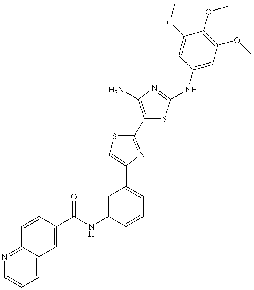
C1(C(NC2=CC(C3=CSC(C4=C(N)N=C(NC5=CC(OC)=C(OC)C(OC)=C5)S4)=N3)=CC=C2)=O)=CC2=CC=CN=C2C=C1
